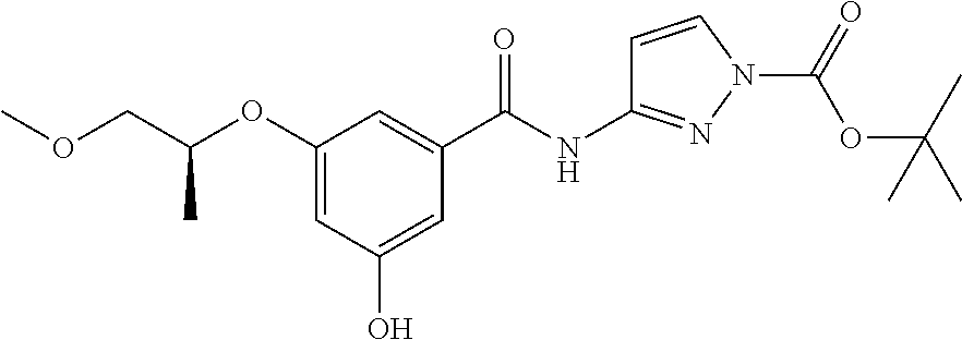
C1(OC(COC)C)=CC(O)=CC(C(NC2=NN(C(=O)OC(C)(C)C)C=C2)=O)=C1
